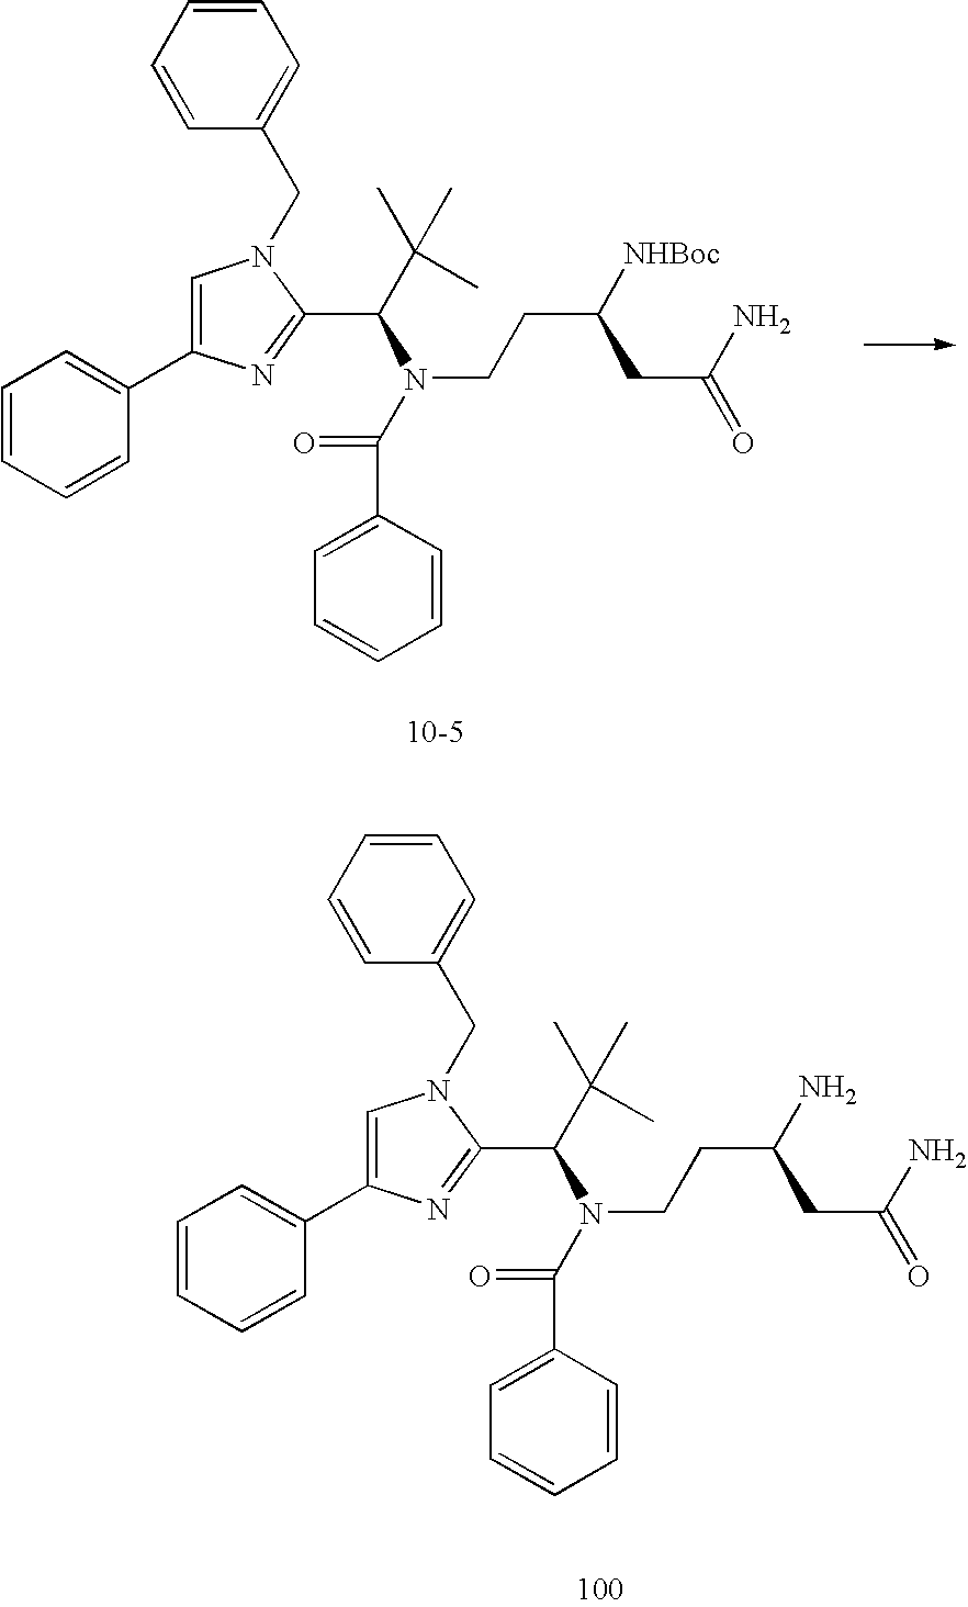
C1=CC=CC(C2=CN(CC3=CC=CC=C3)C(C(C(C)(C)C)N(CCC(CC(N)=O)[NHBoc])C(=O)C3=CC=CC=C3)=N2)=C1.C1=CC=CC(C2=CN(CC3=CC=CC=C3)C(C(N(CCC(CC(N)=O)N)C(=O)C3=CC=CC=C3)C(C)(C)C)=N2)=C1
